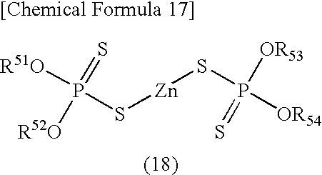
[R52O]P(S[Zn]SP([OR53])([OR54])=S)([R51O])=S
